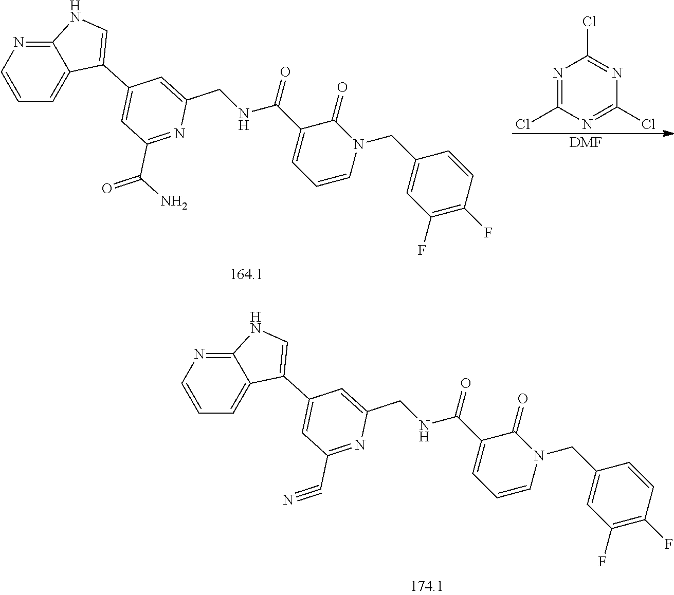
C12=CC=CN=C1NC=C2C1=CC(C#N)=NC(CNC(=O)C2=CC=CN(CC3=CC(F)=C(F)C=C3)C2=O)=C1.C12=CC=CN=C1NC=C2C1=CC(C(=O)N)=NC(CNC(=O)C2=CC=CN(CC3=CC(F)=C(F)C=C3)C2=O)=C1.N1=C(Cl)N=C(Cl)N=C1Cl.[DMF]
